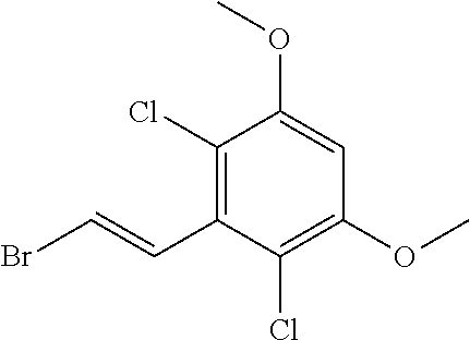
C1(Cl)=C(C=CBr)C(Cl)=C(OC)C=C1OC
